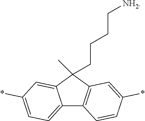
C12=CC=C(*)C=C1C(C)(CCCC[NH2])C1=C2C=CC(*)=C1
